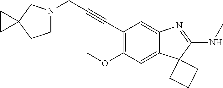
C12=CC(OC)=C(C#CCN3CCC4(C3)CC4)C=C1N=C(NC)C21CCC1
